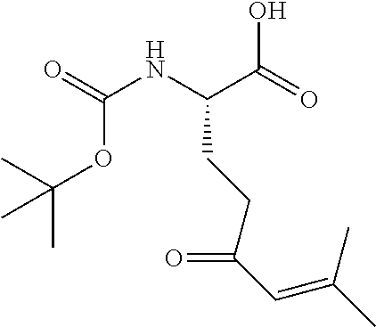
OC(=O)C(NC(=O)OC(C)(C)C)CCC(C=C(C)C)=O
